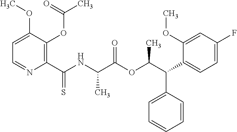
C1=C(OC)C(OC(C)=O)=C(C(NC(C(OC(C(C2=CC=C(F)C=C2OC)C2=CC=CC=C2)C)=O)C)=S)N=C1
